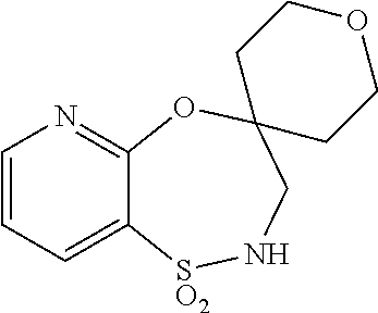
C1=CC=C2C(=N1)OC1(CN[SO2]2)CCOCC1
